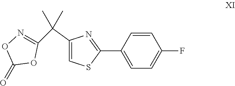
C1=CC(C2=NC(C(C)(C)C3=NOC(=O)O3)=CS2)=CC=C1F
